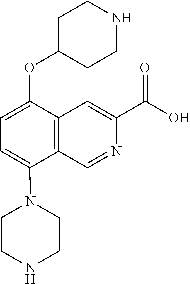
C1=C(N2CCNCC2)C2=C(C(OC3CCNCC3)=C1)C=C(C(O)=O)N=C2
